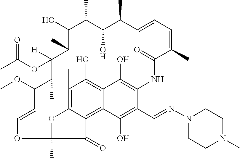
C1(C)=C2C3=C4C(=C1O)C(O)=C(C(C=NN1CCN(C)CC1)=C4O)NC(=O)C(C)=CC=CC(C)C(O)C(C)C(O)C(C)C(OC(C)=O)([H])C(C)C(OC)C=COC(C)(C3=O)O2
